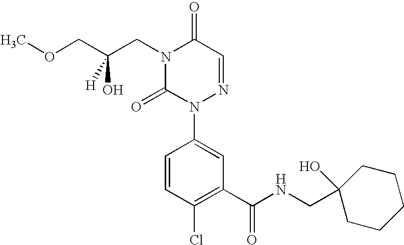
C1(C(NCC2(O)CCCCC2)=O)=C(Cl)C=CC(N2N=CC(=O)N(CC(COC)(O)[H])C2=O)=C1
